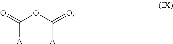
C([A])(OC([A])=O)=O
